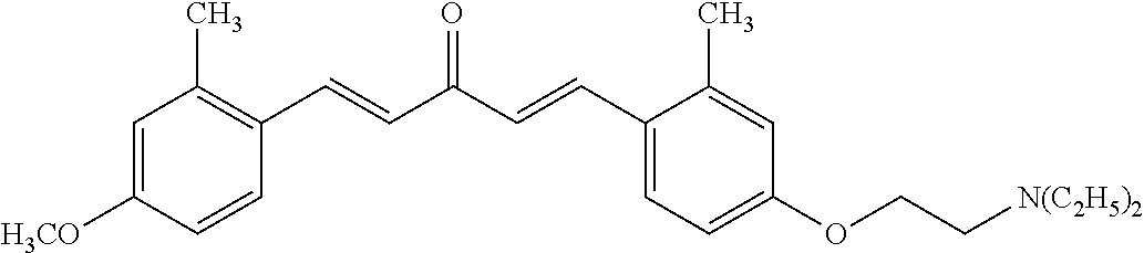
C1=C([H3CO])C=CC(C=CC(C=CC2=CC=C(OCC[N(C2H5)2])C=C2C)=O)=C1C
